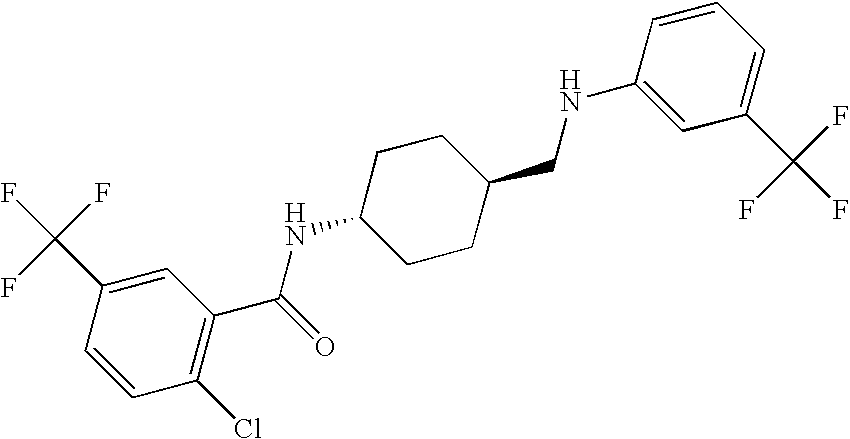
C1(C(F)(F)F)=CC(C(=O)NC2CCC(CNC3=CC(C(F)(F)F)=CC=C3)CC2)=C(Cl)C=C1
